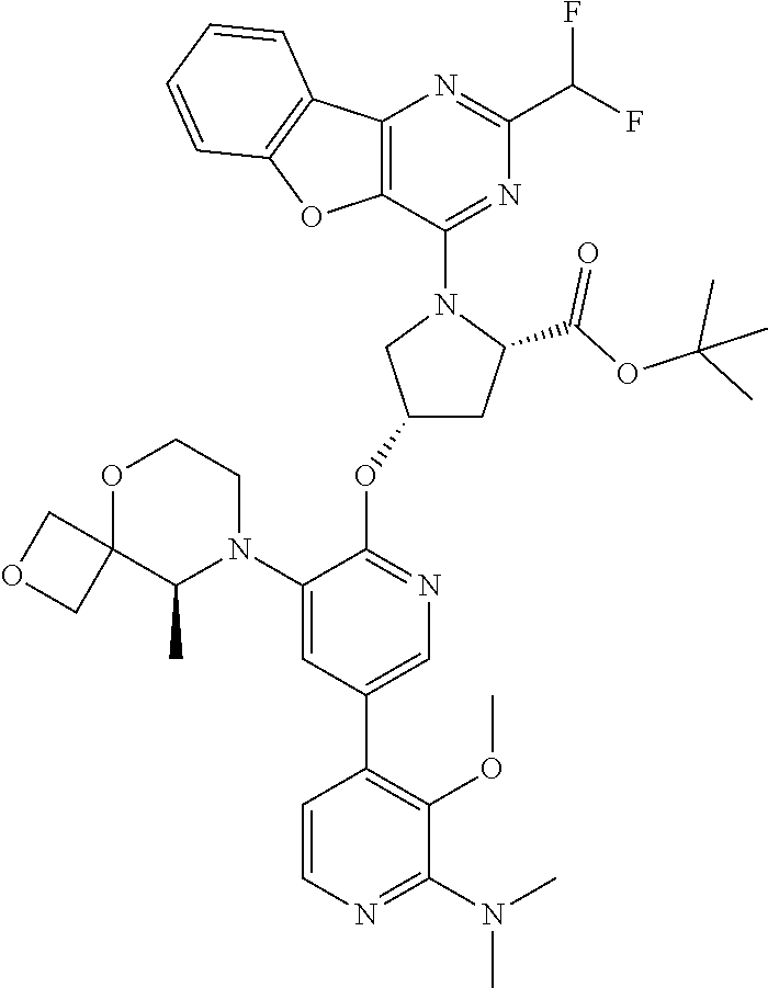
FC(F)C1=NC2=C(C(N3CC(OC4=NC=C(C5=C(OC)C(N(C)C)=NC=C5)C=C4N4CCOC5(C4C)COC5)CC3C(OC(C)(C)C)=O)=N1)OC1=C2C=CC=C1
